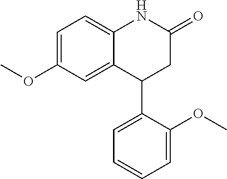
C1=C(OC)C=C2C(=C1)NC(=O)CC2C1=CC=CC=C1OC
